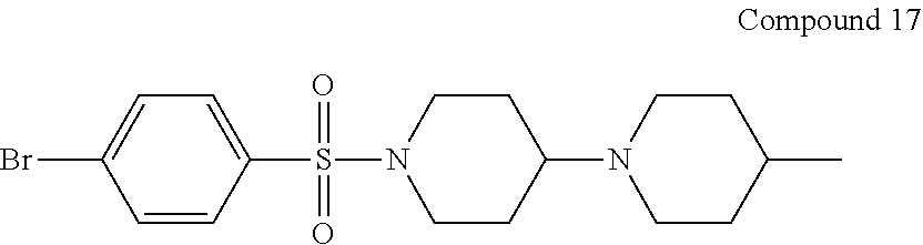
C1=CC(S(N2CCC(N3CCC(C)CC3)CC2)(=O)=O)=CC=C1Br
